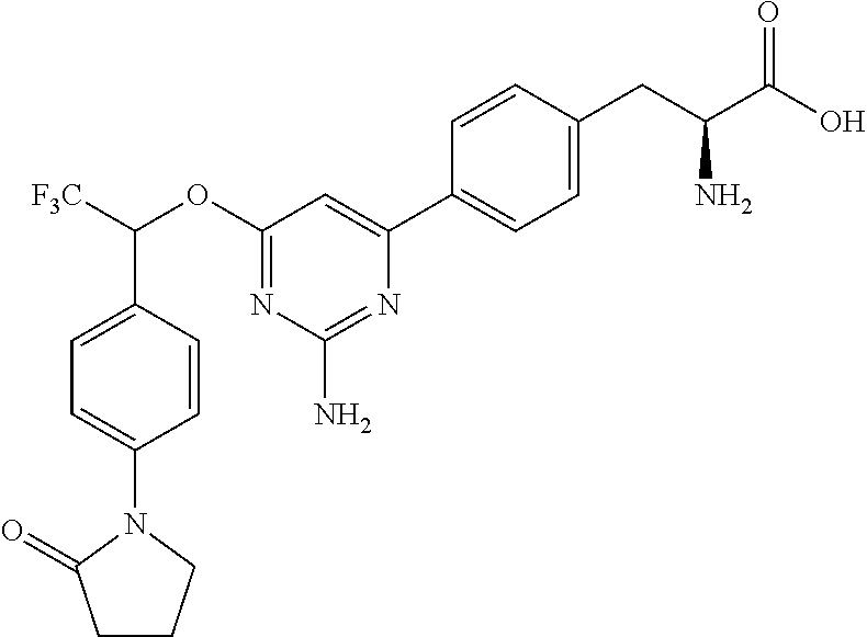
C1=CC(C([F3C])OC2=NC(N)=NC(C3=CC=C(CC(C(O)=O)N)C=C3)=C2)=CC=C1N1C(=O)CCC1
